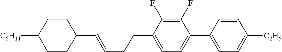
C1CC([C5H11])CCC1C=CCCC1=CC=C(C2=CC=C([C2H5])C=C2)C(F)=C1F
